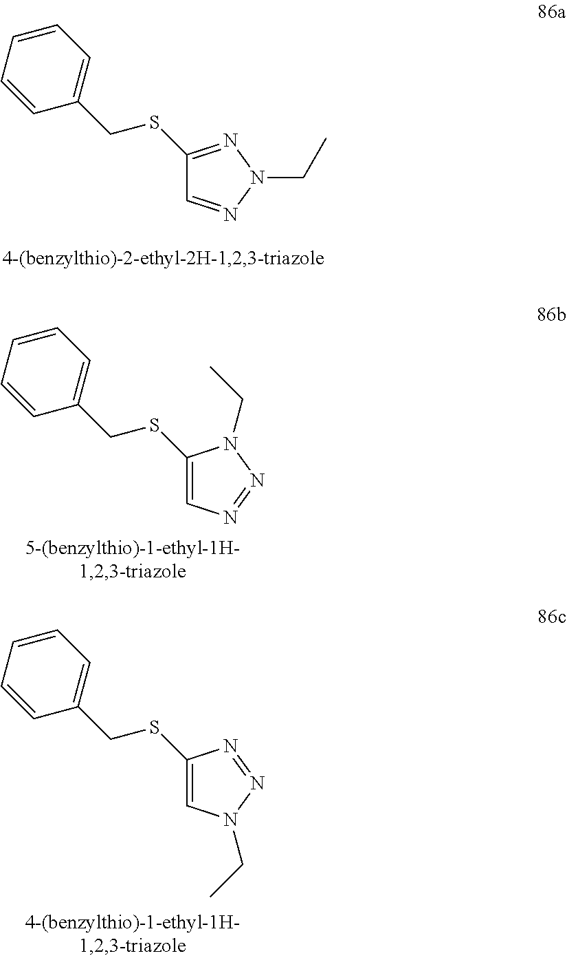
N1(CC)N=C(SCC2=CC=CC=C2)C=N1.N1=NC=C(SCC2=CC=CC=C2)N1CC.N1=NC(SCC2=CC=CC=C2)=CN1CC
